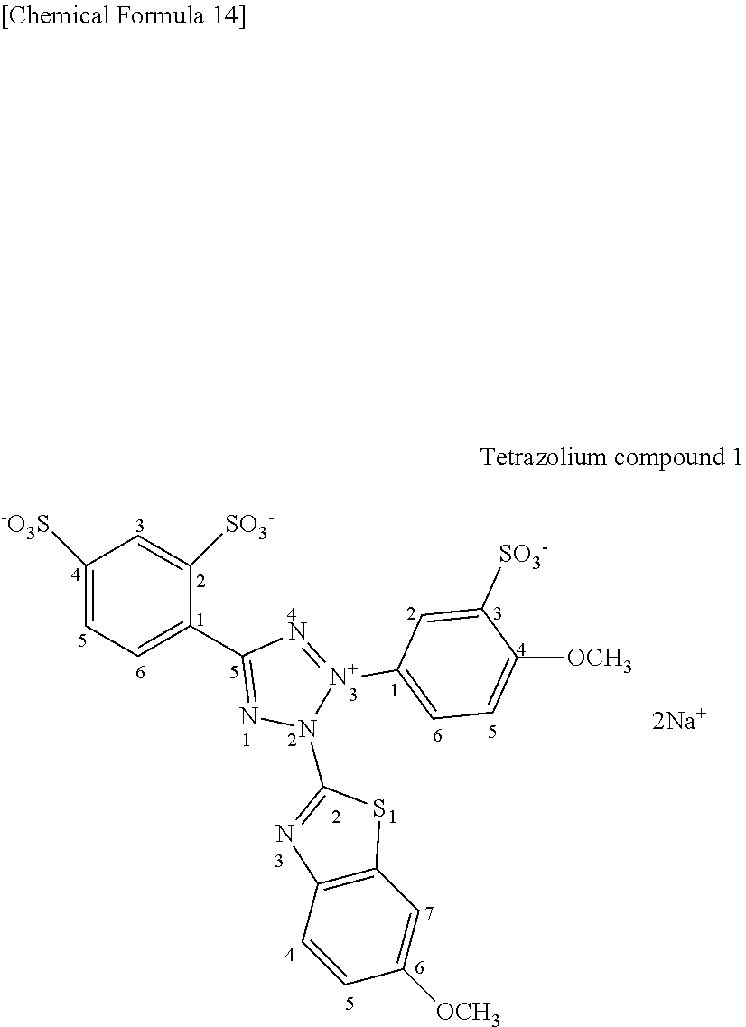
C1=C([SO3-])C(C2=NN(C3=NC4=C(S3)C=C([OCH3])C=C4)[N+](C3=CC=C([OCH3])C([SO3-])=C3)=N2)=CC=C1[-O3S]
